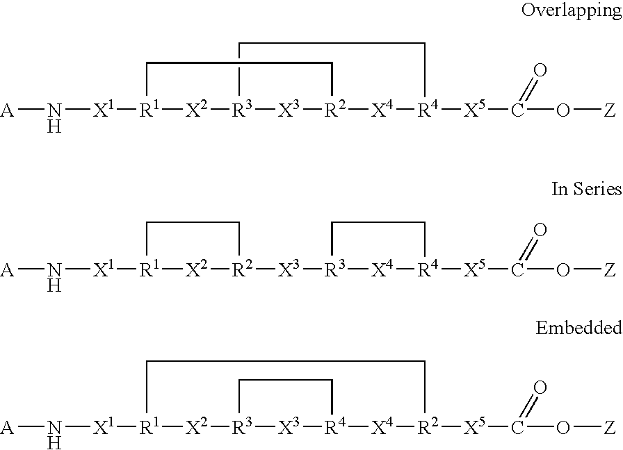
C1[R3]2[X2][R1]([X1]N[A])CC[R2]([X3]2)[X4][R4]([X5]C(O[Z])=O)C1.[A]N[X1][R1]1[X2][R2]([X3][R3]2[X4][R4]([X5]C(O[Z])=O)CC2)CC1.[A]N[X1][R1]1[X2][R3]2[X3][R4]([X4][R2]([X5]C(O[Z])=O)CC1)CC2
